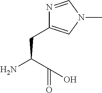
N1=CN(C)C=C1CC(N)C(O)=O
